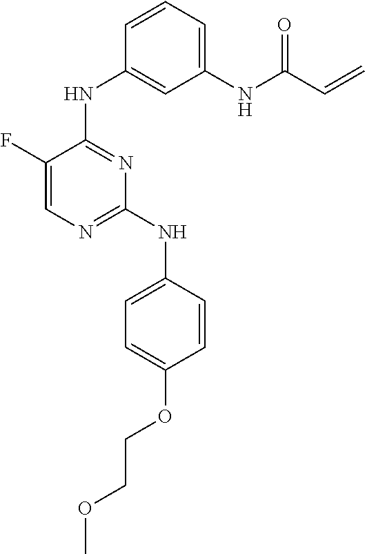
C1(F)=CN=C(NC2=CC=C(OCCOC)C=C2)N=C1NC1=CC(NC(C=C)=O)=CC=C1
